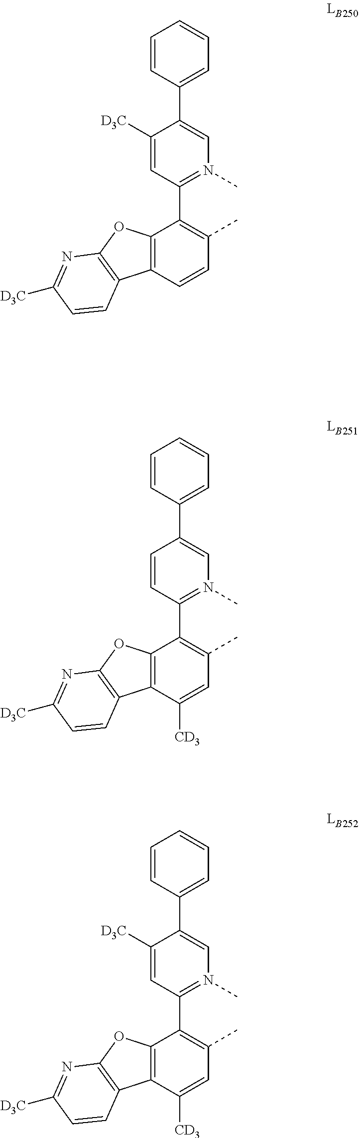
C1([D3C])=CC(C2=C(C)C=CC3=C2OC2=C3C=CC([D3C])=N2)=N(C)C=C1C1=CC=CC=C1.C1=CC(C2=C(C)C=C([CD3])C3=C2OC2=C3C=CC([D3C])=N2)=N(C)C=C1C1=CC=CC=C1.C1([D3C])=CC(C2=C(C)C=C([CD3])C3=C2OC2=C3C=CC([D3C])=N2)=N(C)C=C1C1=CC=CC=C1
